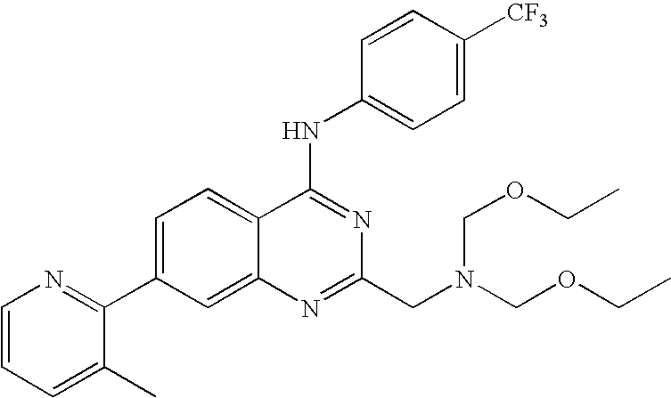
C1=CC=C(C)C(C2=CC=C3C(=C2)N=C(CN(COCC)COCC)N=C3NC2=CC=C([CF3])C=C2)=N1
